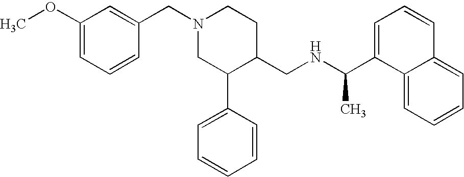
N1(CC2=CC(OC)=CC=C2)CC(C2=CC=CC=C2)C(CNC(C2=CC=CC3=CC=CC=C23)C)CC1
